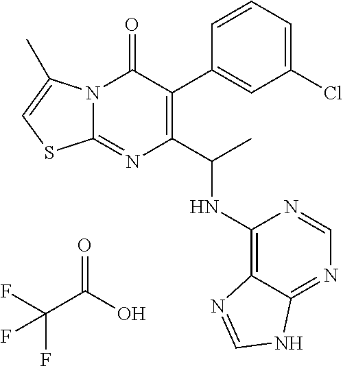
N12C(=NC(C(C)NC3=C4C(=NC=N3)NC=N4)=C(C3=CC(Cl)=CC=C3)C1=O)SC=C2C.O=C(O)C(F)(F)F
